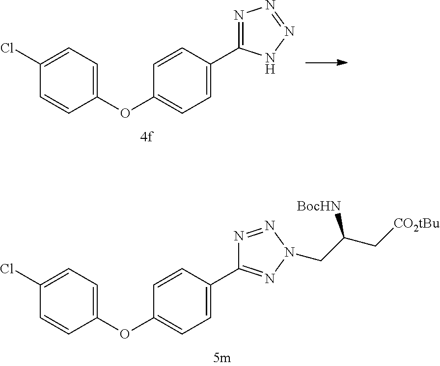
C1(OC2=CC=C(C3=NN=NN3)C=C2)=CC=C(Cl)C=C1.C1(OC2=CC=C(C3=NN(CC(C[CO2tBu])[BocHN])N=N3)C=C2)=CC=C(Cl)C=C1
